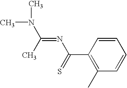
CN(C)C(=NC(C1=C(C)C=CC=C1)=S)C
